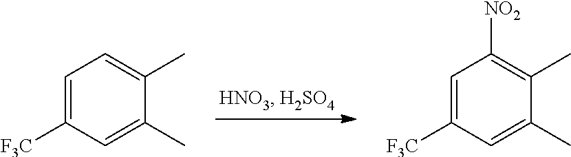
C1=C([F3C])C=C(C)C(C)=C1.C1=C([F3C])C=C(C)C(C)=C1[NO2]
